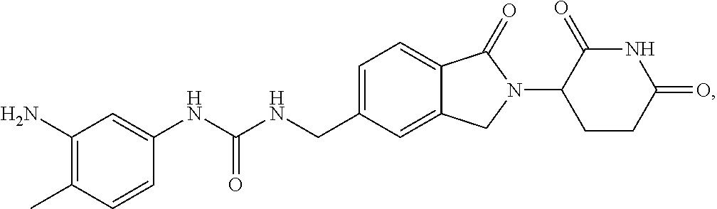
CC1=C(N)C=C(NC(NCC2=CC=C3C(=C2)CN(C2CCC(=O)NC2=O)C3=O)=O)C=C1
